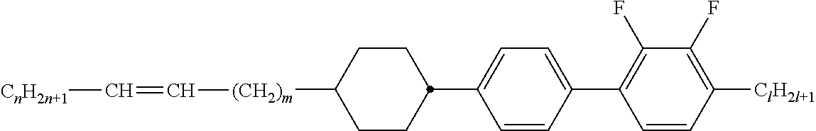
C1=CC(C2=C(F)C(F)=C([ClH2l+1])C=C2)=CC=C1C1CCC([(CH2)m]C=C[CnH2n+1])CC1
